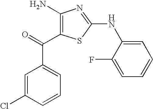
C1=C(Cl)C=CC=C1C(=O)C1=C(N)N=C(NC2=CC=CC=C2F)S1
